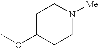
COC1CCN([Me])CC1
